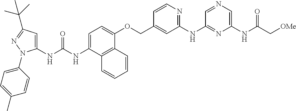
N(C(NC1=CC(C(C)(C)C)=NN1C1=CC=C(C)C=C1)=O)C1=CC=C(OCC2=CC(NC3=NC(NC(C[OMe])=O)=CN=C3)=NC=C2)C2=C1C=CC=C2
